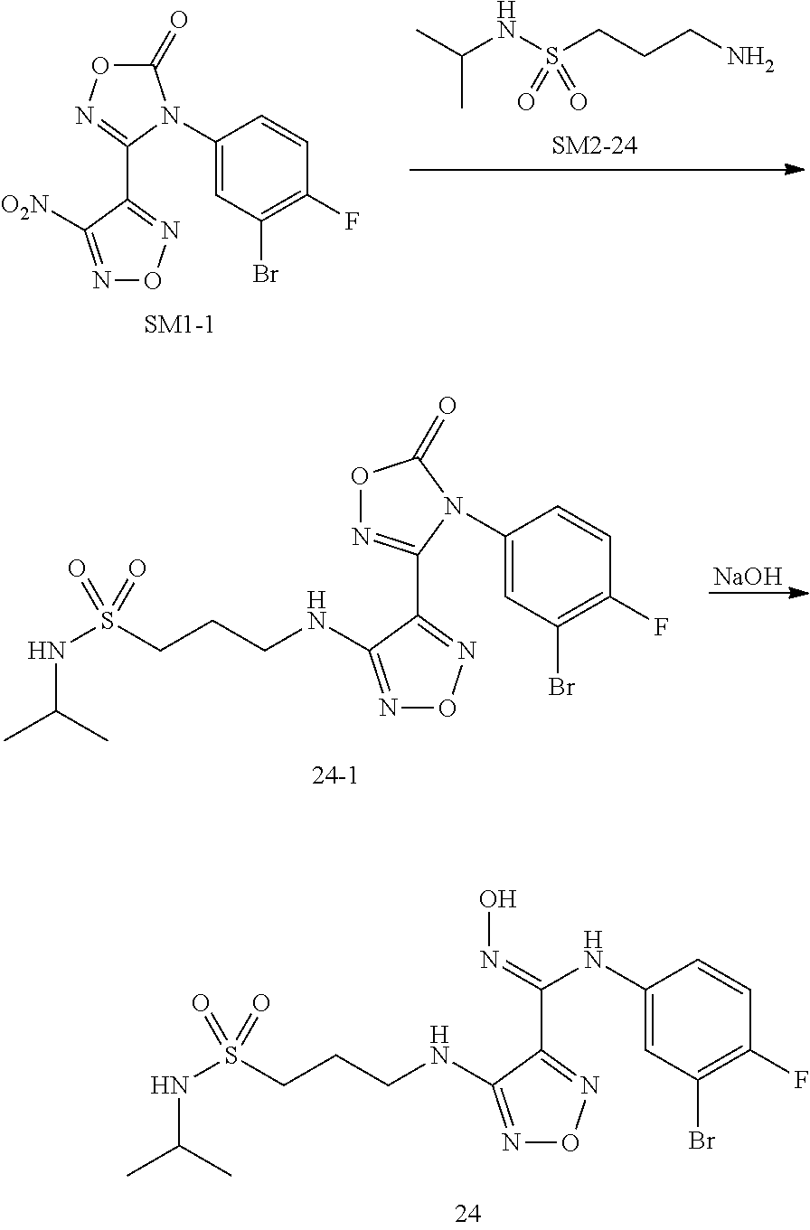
C1(N2C(C3=NON=C3[O2N])=NOC2=O)=CC(Br)=C(F)C=C1.C(NS(CCCN)(=O)=O)(C)C.N(S(CCCNC1=NON=C1C1=NOC(=O)N1C1=CC(Br)=C(F)C=C1)(=O)=O)C(C)C.[NaOH].C(NC1=NON=C1C(=NO)NC1=CC(Br)=C(F)C=C1)CCS(NC(C)C)(=O)=O
